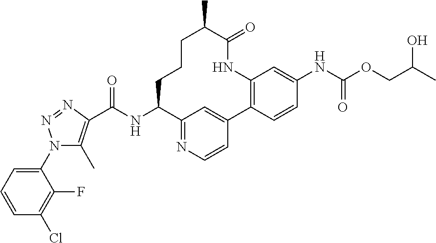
C12=NC=CC(=C1)C1=C(C=C(NC(=O)OCC(C)O)C=C1)NC(=O)C(C)CCCC2NC(C1=C(C)N(C2=CC=CC(Cl)=C2F)N=N1)=O
